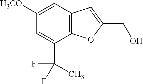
C12=C(C=C([H3CO])C=C1C(C)(F)F)C=C(CO)O2
